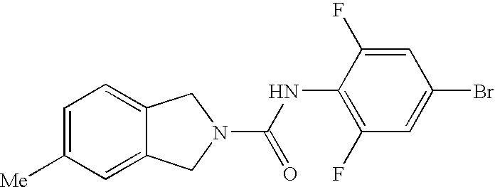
C1=C([Me])C=C2C(=C1)CN(C(NC1=C(F)C=C(Br)C=C1F)=O)C2
